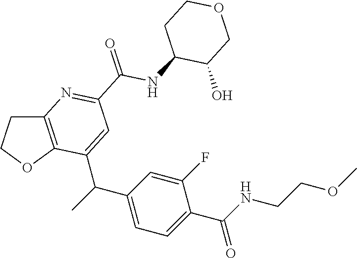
C(C1=CC=C(C(C2=CC(C(NC3C(O)COCC3)=O)=NC3=C2OCC3)C)C=C1F)(NCCOC)=O
